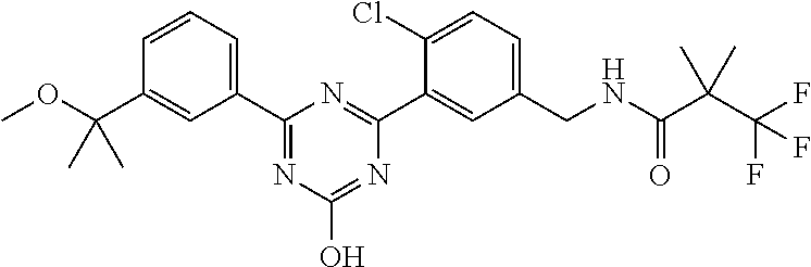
C1(CNC(C(C(F)(F)F)(C)C)=O)=CC=C(Cl)C(C2=NC(C3=CC=CC(C(OC)(C)C)=C3)=NC(O)=N2)=C1
